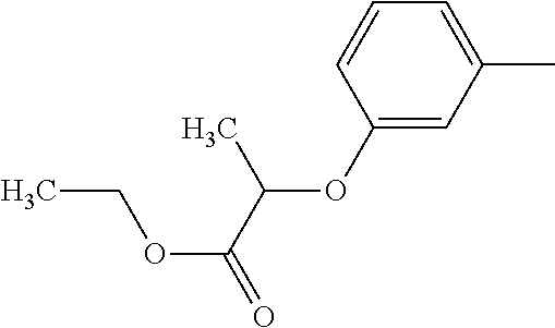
C1(OC(C(OCC)=O)C)=CC(C)=CC=C1
